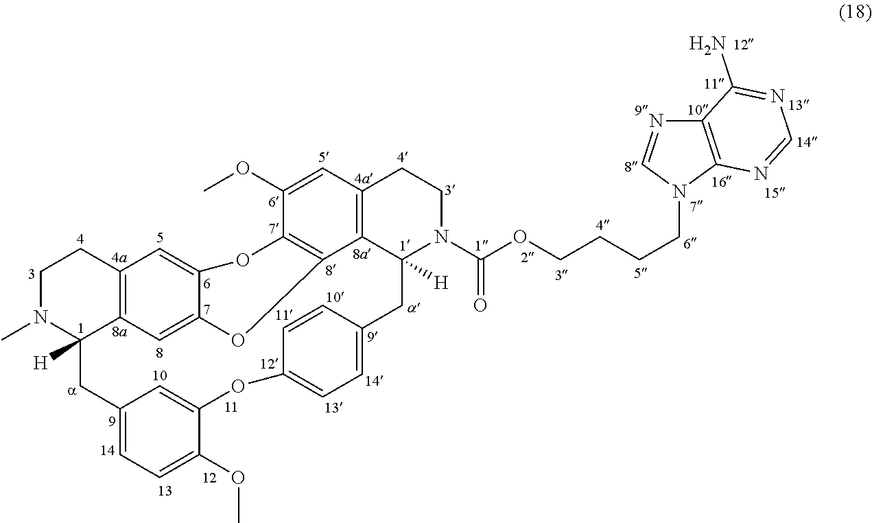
C1N(C)C2([H])C3=C(C1)C=C1C(=C3)OC3=C(O1)C(OC)=CC1=C3C([H])(N(C(OCCCCN3C4=C(N=C3)C(N)=NC=N4)=O)CC1)CC1=CC=C(OC3=CC(=CC=C3OC)C2)C=C1
